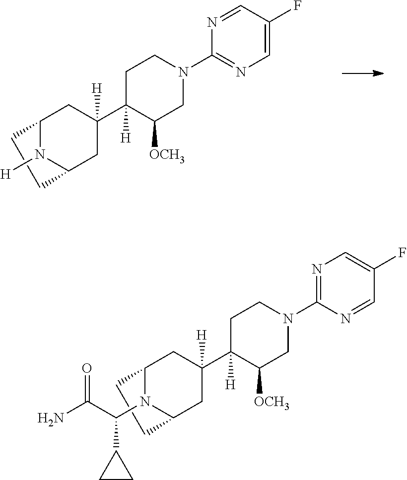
C12N(C(C(N)=O)C3CC3)C(CC([H])(C3([H])C([OCH3])CN(C4=NC=C(F)C=N4)CC3)C1)CC2.C12N([H])C(CC([H])(C3([H])C([OCH3])CN(C4=NC=C(F)C=N4)CC3)C1)CC2
